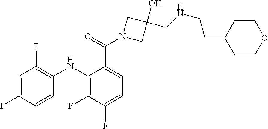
C1=C(C(N2CC(O)(CNCCC3CCOCC3)C2)=O)C(NC2=C(F)C=C(I)C=C2)=C(F)C(F)=C1
